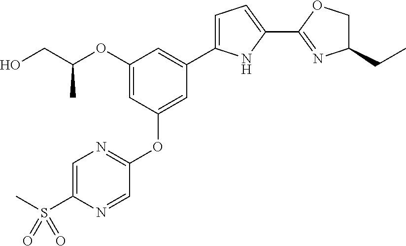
C1(OC(CO)C)=CC(OC2=NC=C(S(C)(=O)=O)N=C2)=CC(C2=CC=C(C3=NC(CC)CO3)N2)=C1
